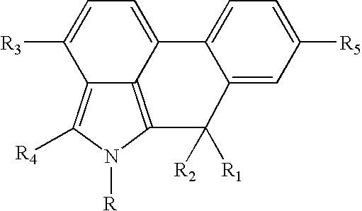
C12=C([R4])N([R])C3=C1C(=CC=C2[R3])C1=CC=C([R5])C=C1C3([R1])[R2]
